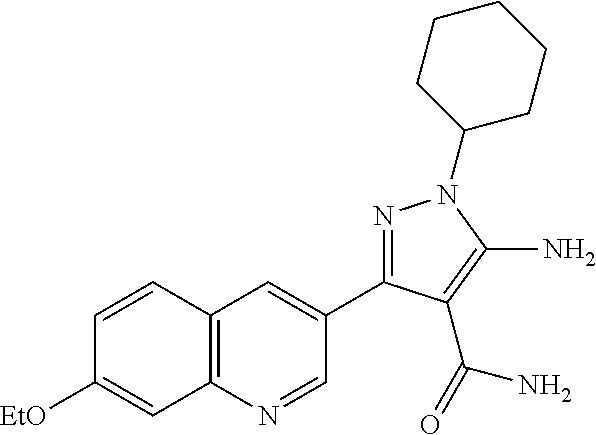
C1=CC2=C(C=C1[EtO])N=CC(C1=NN(C3CCCCC3)C(N)=C1C(N)=O)=C2
